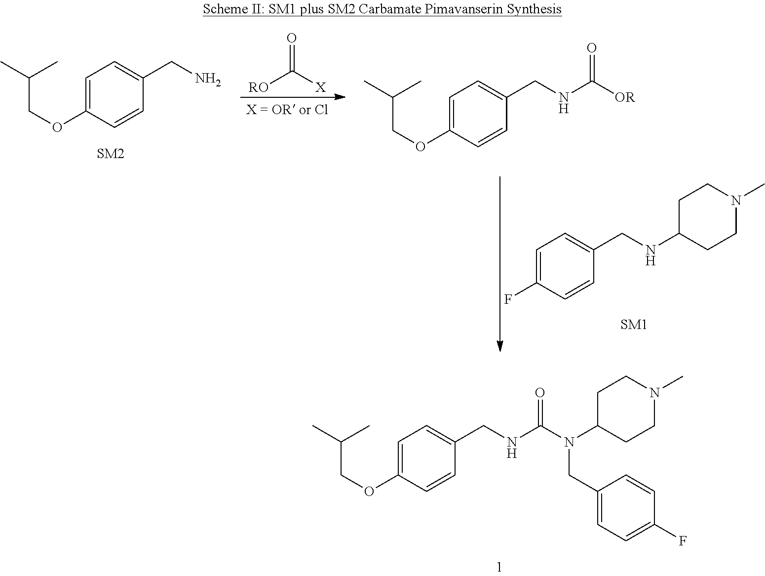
C1=C(OCC(C)C)C=CC(CNC(=O)N(CC2=CC=C(F)C=C2)C2CCN(C)CC2)=C1.C1=C(OCC(C)C)C=CC(CN)=C1.O=C([X])[RO].C1=C(OCC(C)C)C=CC(CNC(=O)[OR])=C1.C1=C(F)C=CC(CNC2CCN(C)CC2)=C1
